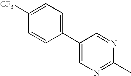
C1=CC(C2=CN=C(C)N=C2)=CC=C1[CF3]
